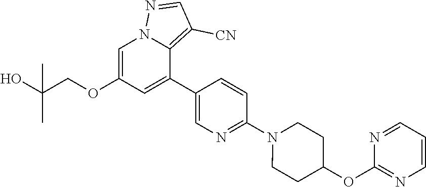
C1=C(OCC(O)(C)C)C=C(C2=CN=C(N3CCC(OC4=NC=CC=N4)CC3)C=C2)C2=C([CN])C=NN12
